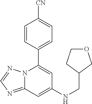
C12=NC=NN1C(C1=CC=C([CN])C=C1)=CC(NCC1COCC1)=C2
